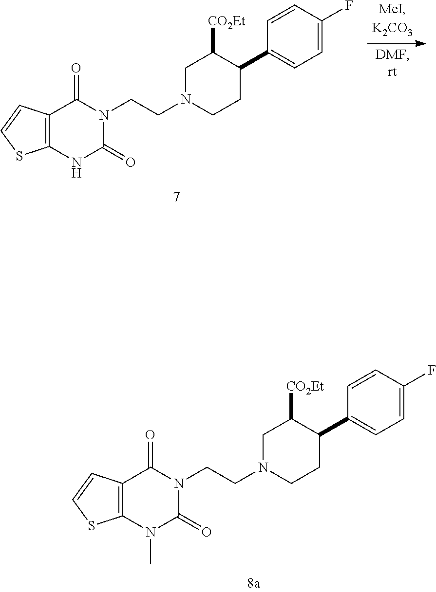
C12=C(NC(=O)N(CCN3CCC(C4=CC=C(F)C=C4)C([CO2Et])C3)C1=O)SC=C2.C12=C(N(C)C(=O)N(CCN3CCC(C4=CC=C(F)C=C4)C([CO2Et])C3)C1=O)SC=C2
